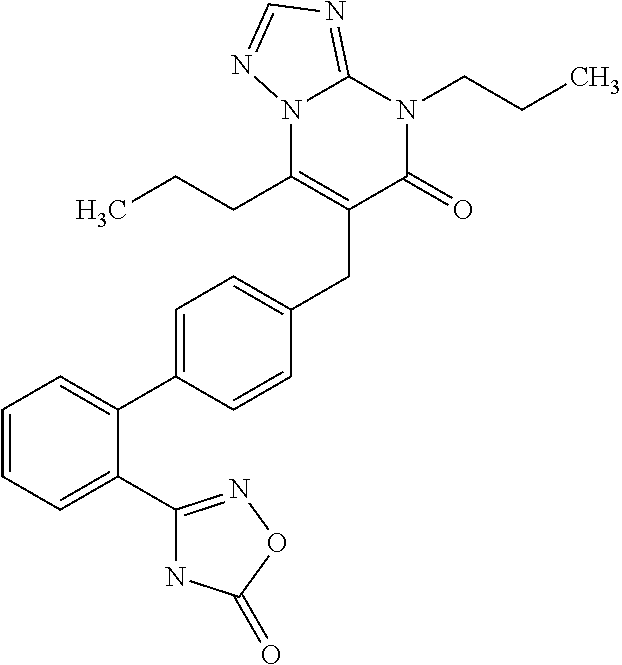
C1=CC=C(C2=NOC(=O)N2)C(C2=CC=C(CC3=C(CCC)N4C(=NC=N4)N(CCC)C3=O)C=C2)=C1
